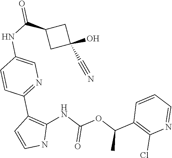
C1(C(NC2=CN=C(C3=C(NC(OC(C4=C(Cl)N=CC=C4)C)=O)NC=C3)C=C2)=O)CC(O)(C#N)C1
